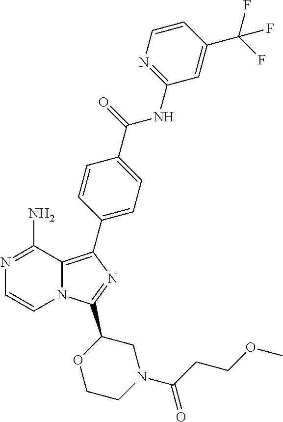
N1=C(N)C2=C(C3=CC=C(C(=O)NC4=NC=CC(C(F)(F)F)=C4)C=C3)N=C(C3OCCN(C(=O)CCOC)C3)N2C=C1
